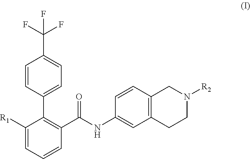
C1=CC2=C(C=C1NC(C1=C(C3=CC=C(C(F)(F)F)C=C3)C([R1])=CC=C1)=O)CCN([R2])C2
